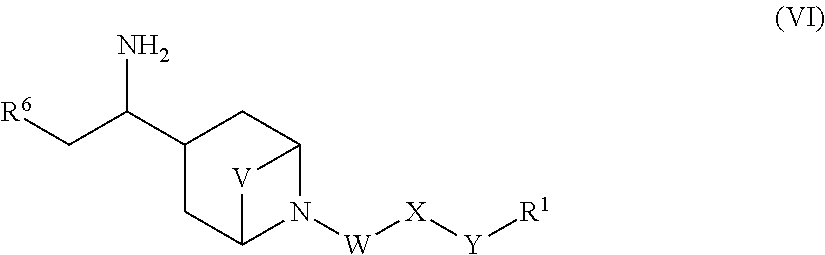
[R6]CC(C1CC2N([W][X][Y][R1])C(C1)[V]2)N
